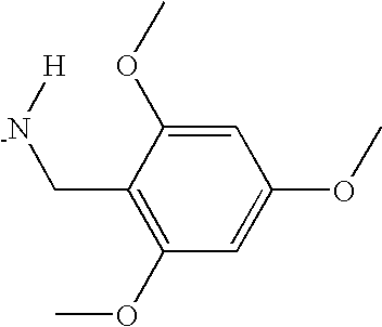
C1=C(OC)C(C[-N][H])=C(OC)C=C1OC
